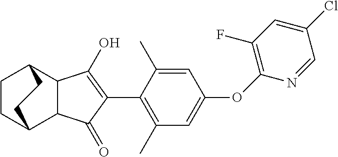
C1CC2C3C(C1CC2)C(O)=C(C1=C(C)C=C(OC2=C(F)C=C(Cl)C=N2)C=C1C)C3=O
